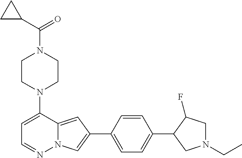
N1(C2=CC=NN3C2=CC(C2=CC=C(C4CN(CC)CC4F)C=C2)=C3)CCN(C(C2CC2)=O)CC1
